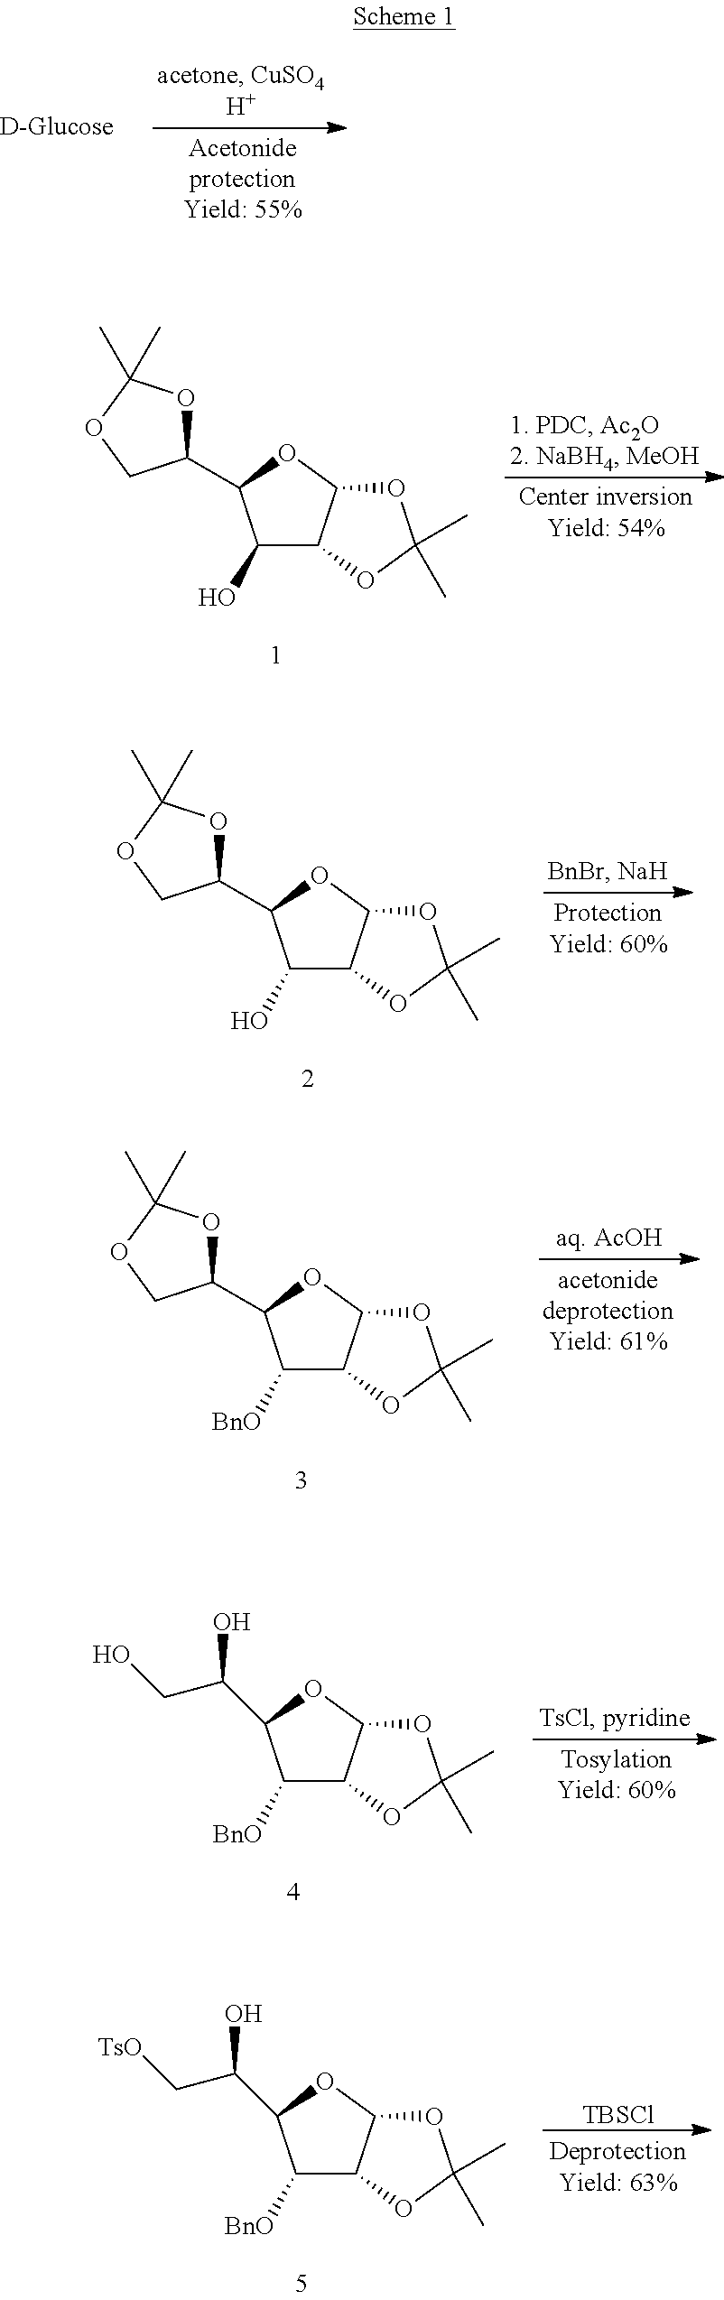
C1(O)C2C(OC1C1OC(C)(C)OC1)OC(C)(C)O2.C1(O)C2C(OC1C1OC(C)(C)OC1)OC(C)(C)O2.C1([BnO])C2C(OC1C1OC(C)(C)OC1)OC(C)(C)O2.C1([BnO])C2C(OC1C(CO)O)OC(C)(C)O2.[TBSCl].C1([BnO])C2C(OC1C(C[TsO])O)OC(C)(C)O2
